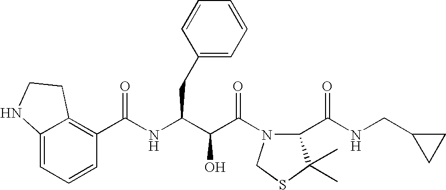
C12=C(C(NC(C(C(N3C(C(NCC4CC4)=O)C(C)(C)SC3)=O)O)CC3=CC=CC=C3)=O)C=CC=C1NCC2
